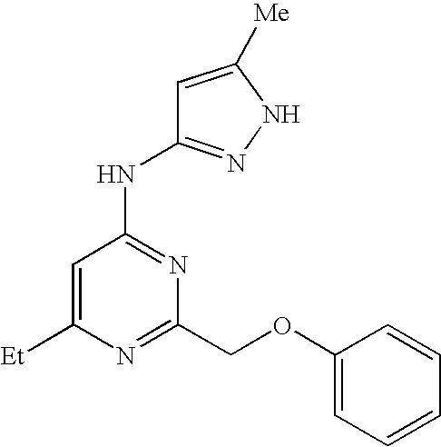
N(C1=NC(COC2=CC=CC=C2)=NC([Et])=C1)C1=NNC([Me])=C1
